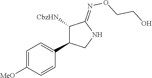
C1=C([MeO])C=CC(C2C([CbzHN])C(=NOCCO)NC2)=C1
